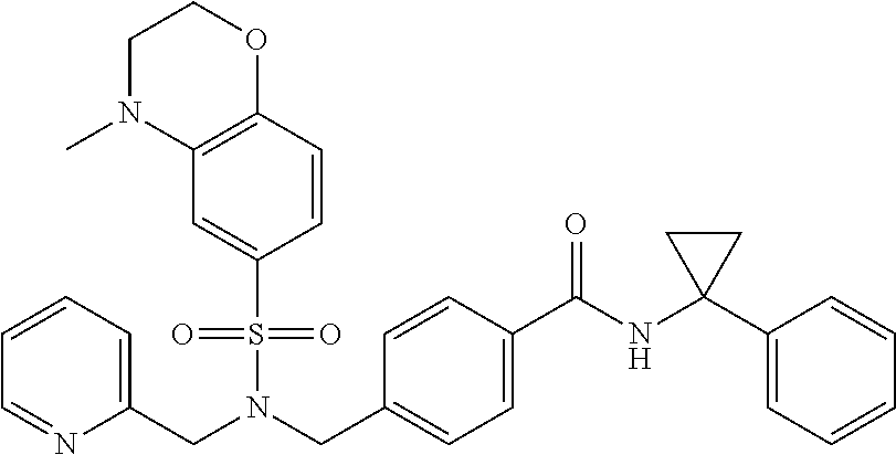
C1=CC=C(CN(S(=O)(=O)C2=CC3=C(C=C2)OCCN3C)CC2=CC=C(C(=O)NC3(C4=CC=CC=C4)CC3)C=C2)N=C1
